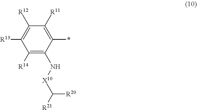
C1([R14])=C(N[X10]C([R20])[R21])C(*)=C([R11])C([R12])=C1[R13]
